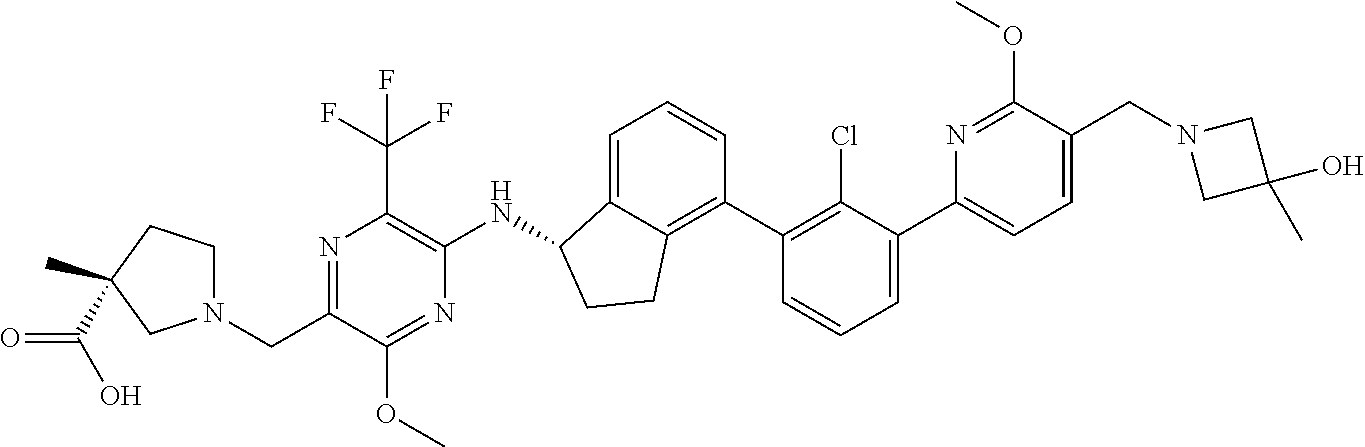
N1=C(CN2CCC(C)(C(O)=O)C2)C(OC)=NC(NC2C3=CC=CC(C4=C(Cl)C(C5=CC=C(CN6CC(O)(C)C6)C(OC)=N5)=CC=C4)=C3CC2)=C1C(F)(F)F
